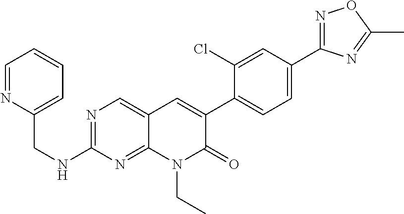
N1=C(C2=CC=C(C3=CC4=CN=C(NCC5=CC=CC=N5)N=C4N(CC)C3=O)C(Cl)=C2)N=C(C)O1
